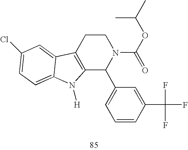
C12=C(CCN(C(=O)OC(C)C)C1C1=CC=CC(C(F)(F)F)=C1)C1=CC(Cl)=CC=C1N2[H]
